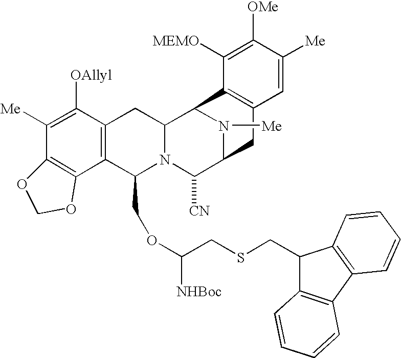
C1([Me])=C([OAllyl])C2=C(C(COC(CSCC3C4=C(C5=C3C=CC=C5)C=CC=C4)[NHBoc])N3C(C2)C2N([Me])C(C3[CN])CC3=C2C([MEMO])=C([OMe])C([Me])=C3)C2=C1OCO2
